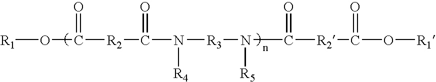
[R1]OC([R2]C(N([R4])[R3]N([R5])C(=O)[R2]C(=O)O[R1])=O)=O
